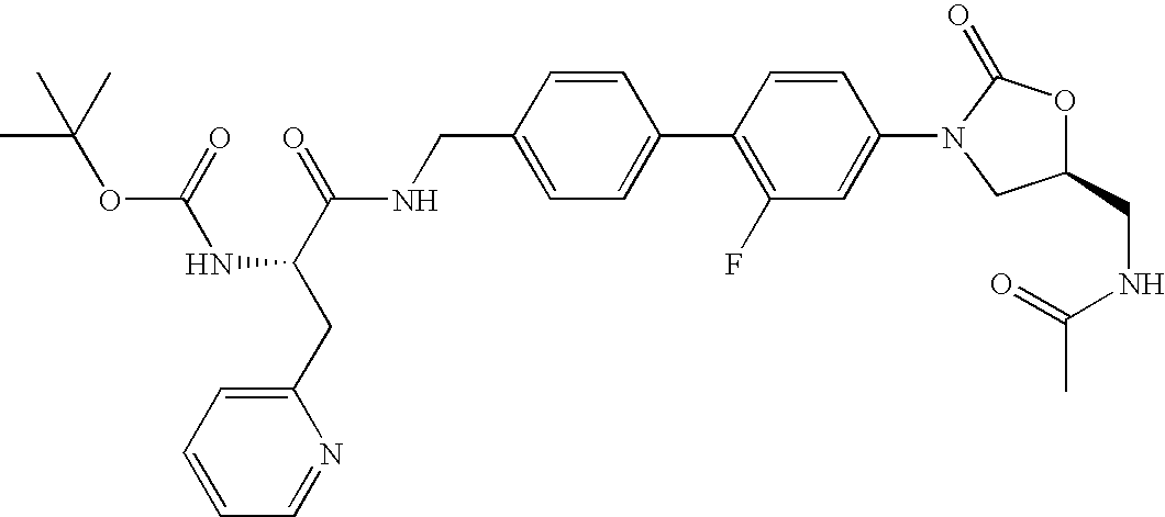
C1(CNC(C(CC2=CC=CC=N2)NC(OC(C)(C)C)=O)=O)=CC=C(C2=C(F)C=C(N3CC(CNC(C)=O)OC3=O)C=C2)C=C1
